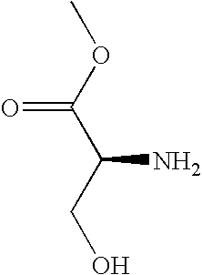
COC(C(CO)N)=O
